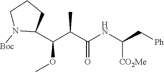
C(OC)(C(C(NC([CO2Me])C[Ph])=O)C)C1N([Boc])CCC1
